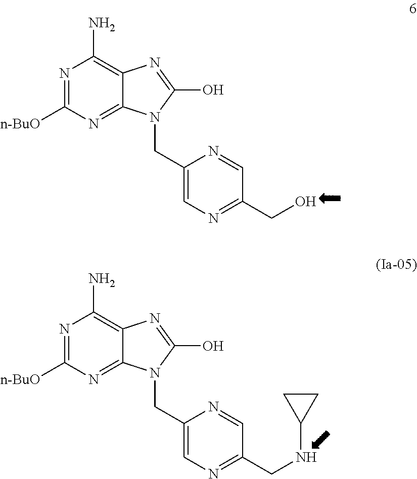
N1=C([n-BuO])N=C2C(=C1N)N=C(O)N2CC1=CN=C(CO)C=N1.N1=C([n-BuO])N=C2C(=C1N)N=C(O)N2CC1=CN=C(CNC2CC2)C=N1
